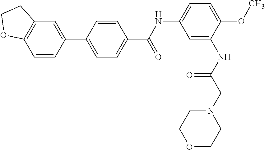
C1=C(C2=CC=C(C(NC3=CC=C(OC)C(NC(CN4CCOCC4)=O)=C3)=O)C=C2)C=CC2=C1CCO2
